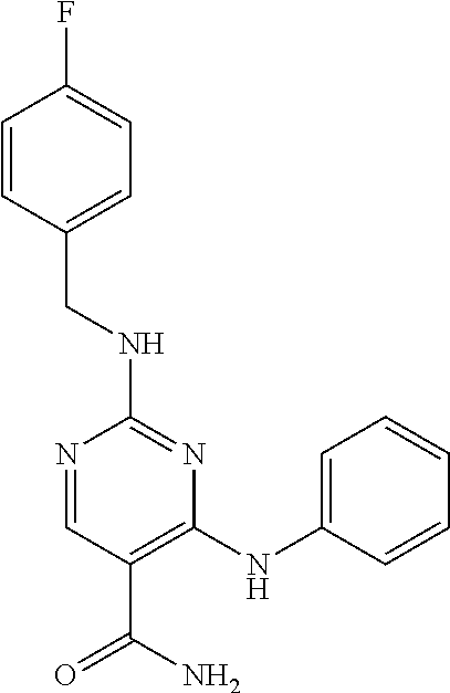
C1(NCC2=CC=C(F)C=C2)=NC(NC2=CC=CC=C2)=C(C(=O)N)C=N1
